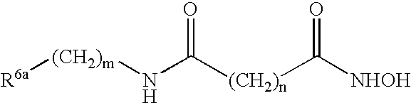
O=C([(CH2)n]C([NHOH])=O)N[(CH2)m][R6a]
